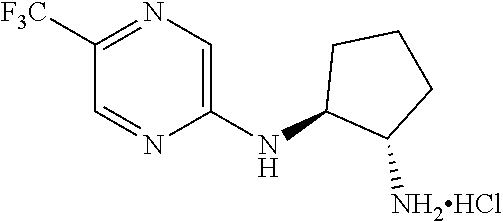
C1([F3C])=NC=C(NC2C([NH2HCl])CCC2)N=C1
